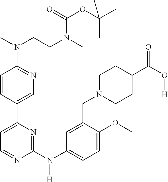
C1=CC(C2=CC=NC(N(C3=CC=C(OC)C(CN4CCC(C(O[H])=O)CC4)=C3)[H])=N2)=CN=C1N(C)CCN(C)C(=O)OC(C)(C)C
